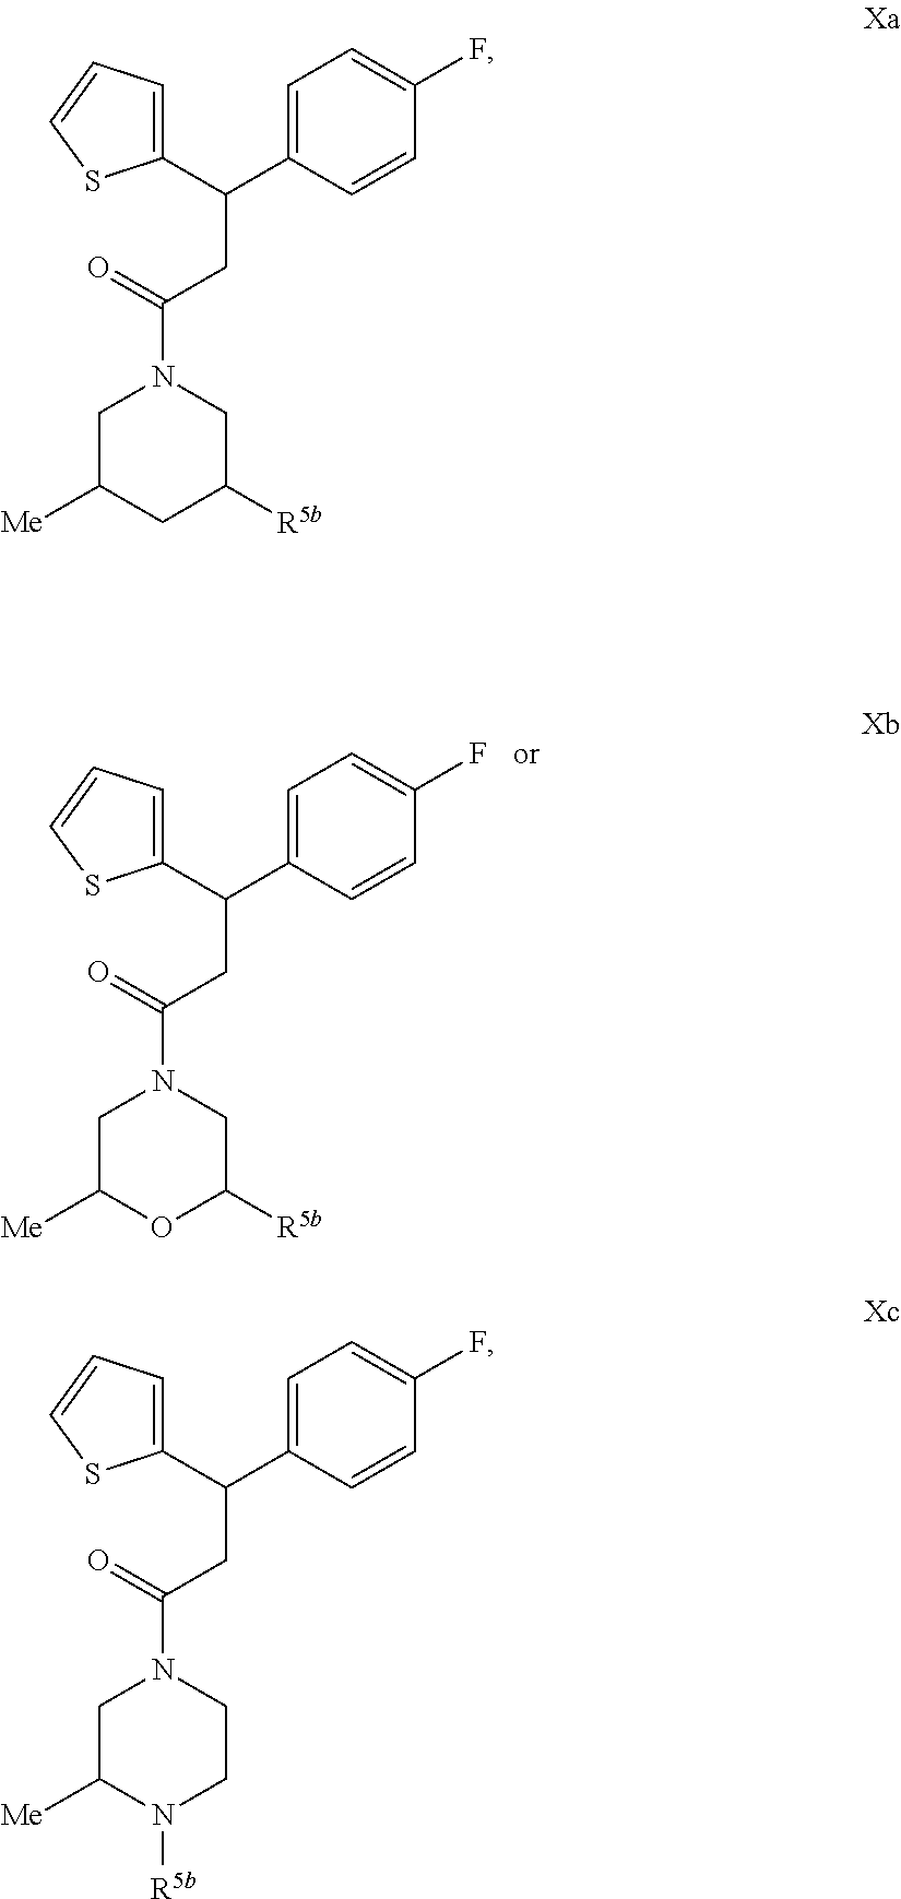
C1(C(CC(=O)N2CC([Me])CC([R5b])C2)C2=CC=C(F)C=C2)=CC=CS1.C1(C(CC(=O)N2CC([Me])OC([R5b])C2)C2=CC=C(F)C=C2)=CC=CS1.C1(C(CC(=O)N2CC([Me])N([R5b])CC2)C2=CC=C(F)C=C2)=CC=CS1
